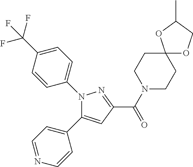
C(=O)(C1=NN(C2=CC=C(C(F)(F)F)C=C2)C(C2=CC=NC=C2)=C1)N1CCC2(CC1)OCC(C)O2
